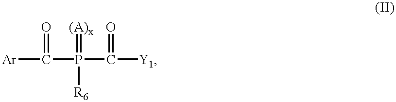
[Ar]C(P(C([Y1])=O)(=[(A)x])[R6])=O
